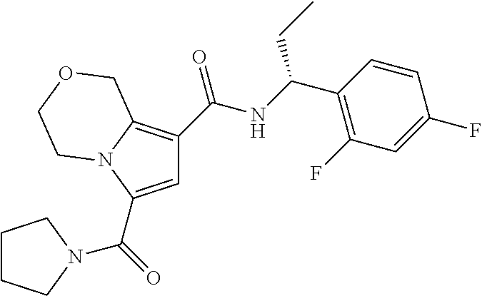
C1=C(C(=O)N2CCCC2)N2C(=C1C(NC(C1=C(F)C=C(F)C=C1)CC)=O)COCC2
